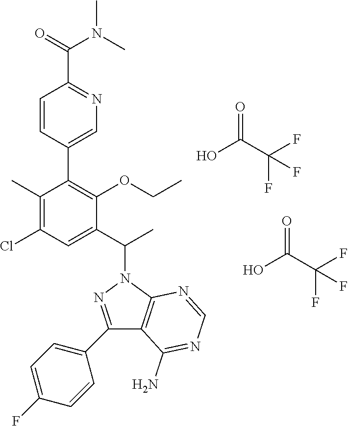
OC(C(F)(F)F)=O.OC(C(F)(F)F)=O.C12=C(N(C(C)C3=CC(Cl)=C(C)C(C4=CN=C(C(=O)N(C)C)C=C4)=C3OCC)N=C1C1=CC=C(F)C=C1)N=CN=C2N
